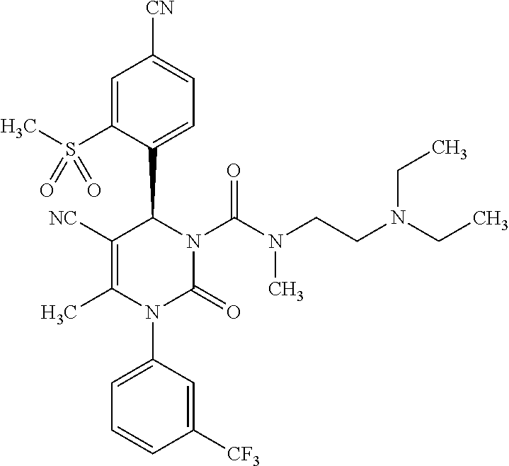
C1([NC])=C(C)N(C2=CC=CC([CF3])=C2)C(=O)N(C(N(C)CCN(CC)CC)=O)C1C1=CC=C([CN])C=C1S(C)(=O)=O
